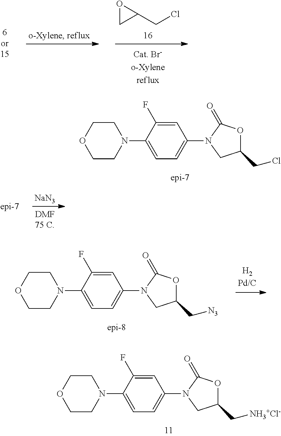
O1CC1CCl.N1(C2=CC=C(N3CC(CCl)OC3=O)C=C2F)CCOCC1.[NaN3].N1(C2=CC=C(N3CC(C[NH3+Cl-])OC3=O)C=C2F)CCOCC1.N1(C2=CC=C(N3CC(C[N3])OC3=O)C=C2F)CCOCC1
